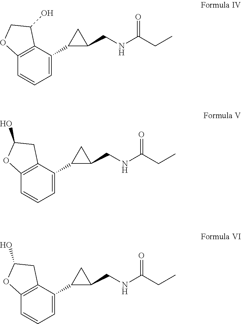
C12=C(C(O)CO1)C(C1C(CNC(CC)=O)C1)=CC=C2.C12=C(CC(O)O1)C(C1C(CNC(CC)=O)C1)=CC=C2.C12=C(CC(O)O1)C(C1C(CNC(CC)=O)C1)=CC=C2
